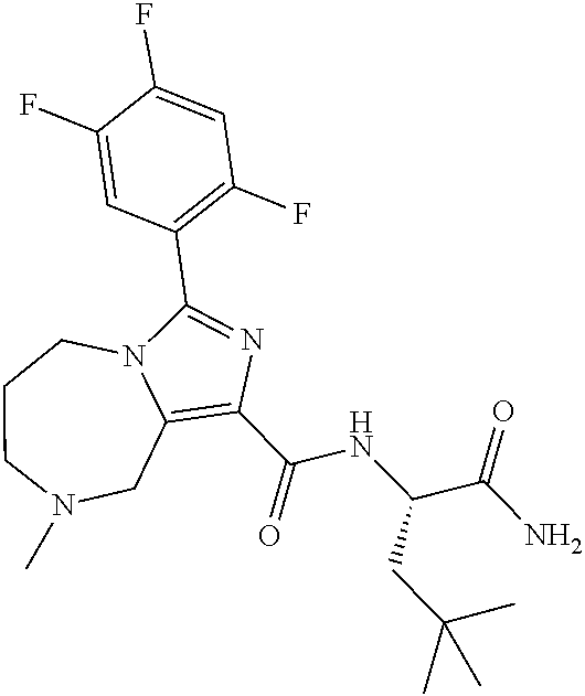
C1(C(NC(CC(C)(C)C)C(=O)N)=O)=C2CN(C)CCCN2C(C2=C(F)C=C(F)C(F)=C2)=N1
